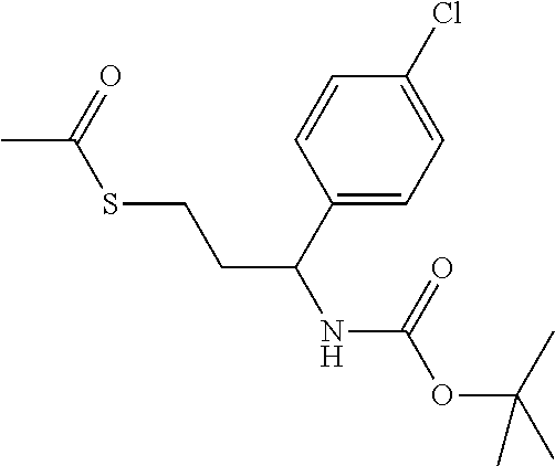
C1(C(NC(OC(C)(C)C)=O)CCSC(C)=O)=CC=C(Cl)C=C1
